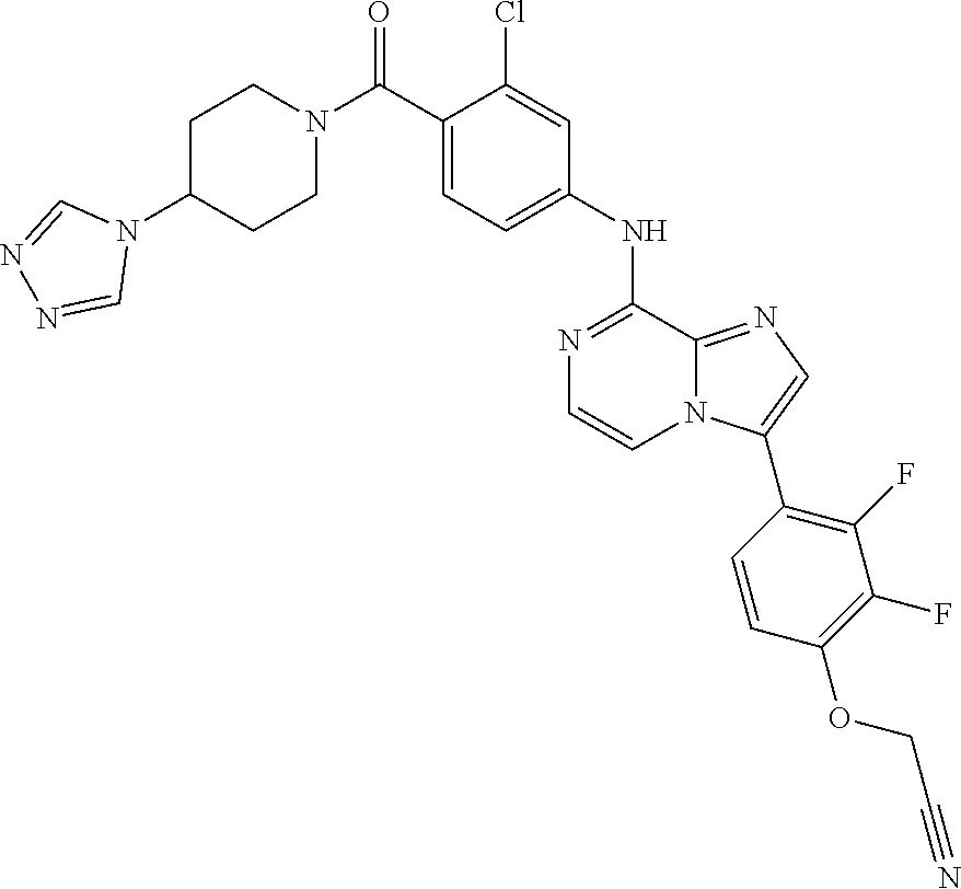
N1(C(C2=CC=C(NC3=NC=CN4C3=NC=C4C3=C(F)C(F)=C(OCC#N)C=C3)C=C2Cl)=O)CCC(N2C=NN=C2)CC1
